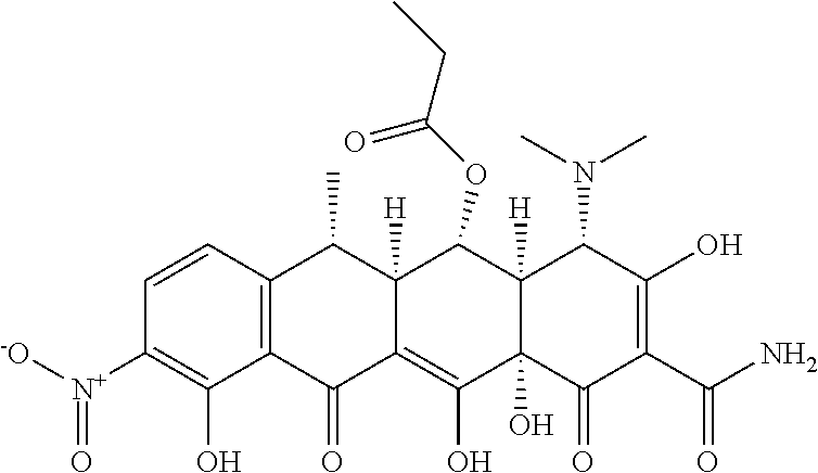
C1=CC2=C(C(O)=C1[N+]([-O])=O)C(=O)C1=C(O)C3(O)C([H])(C(OC(CC)=O)C1([H])C2C)C(N(C)C)C(O)=C(C(N)=O)C3=O
